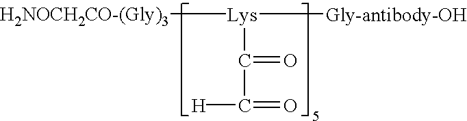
[H2NOCH2CO-(Gly)3][Lys]([Gly-antibody-OH])C(C([H])=O)=O
